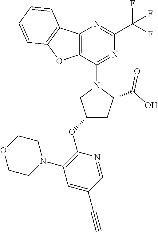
C12=C(C(N3CC(OC4=C(N5CCOCC5)C=C(C#C)C=N4)CC3C(O)=O)=NC(C(F)(F)F)=N1)OC1=C2C=CC=C1
